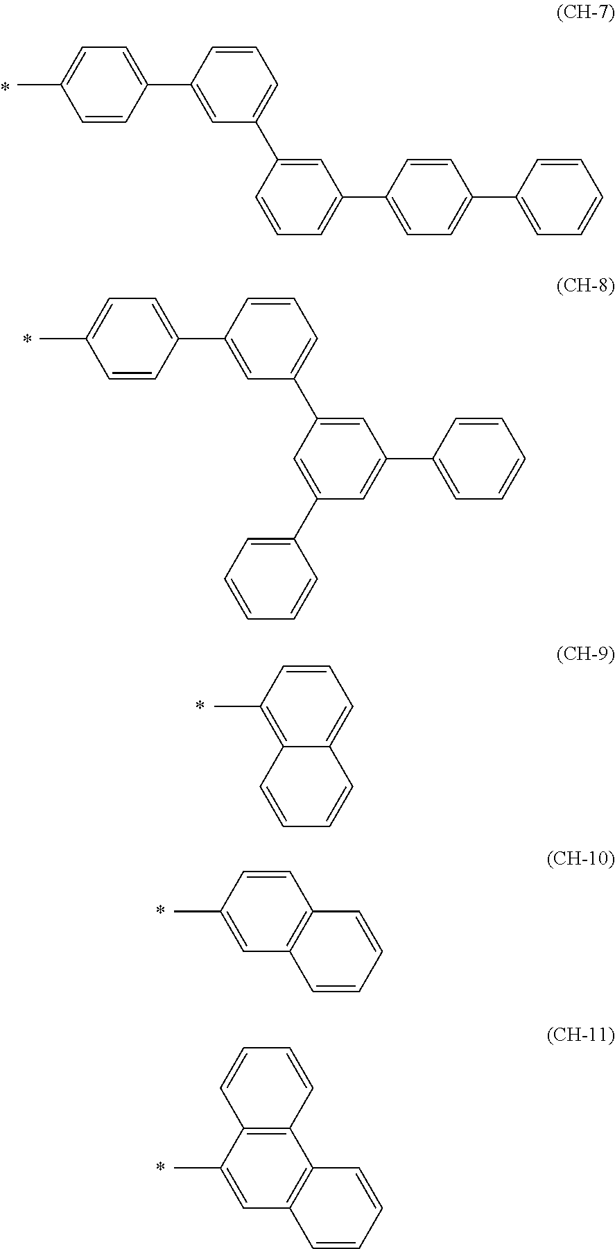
C1=CC(C2=CC=C(C)C=C2)=CC(C2=CC(C3=CC=C(C4=CC=CC=C4)C=C3)=CC=C2)=C1.C1=CC(C2=CC=C(C)C=C2)=CC(C2=CC(C3=CC=CC=C3)=CC(C3=CC=CC=C3)=C2)=C1.C1=CC(C)=C2C(=C1)C=CC=C2.C1=CC(C)=CC2=C1C=CC=C2.C12=C(C(C)=CC3=C1C=CC=C3)C=CC=C2
